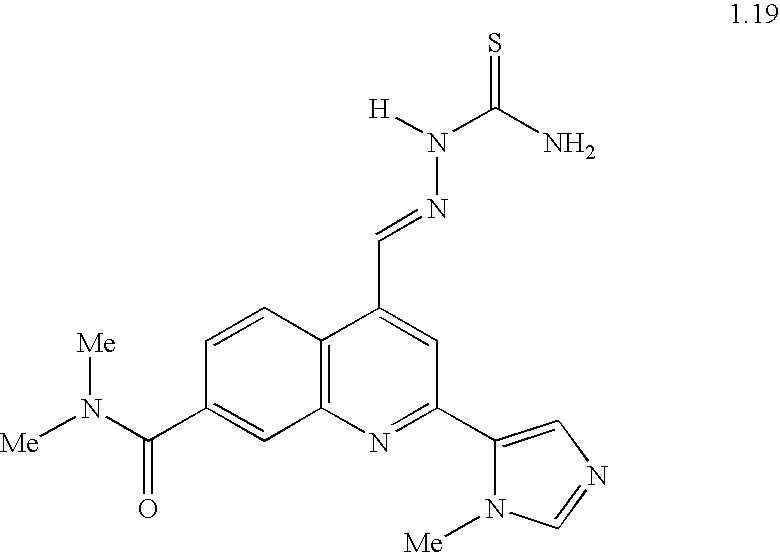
C1=CC2=C(C=C1C(N([Me])[Me])=O)N=C(C1=CN=CN1[Me])C=C2C=NN(C(=S)N)[H]
